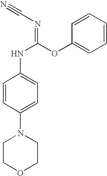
N#CN=C(NC1=CC=C(N2CCOCC2)C=C1)OC1=CC=CC=C1
